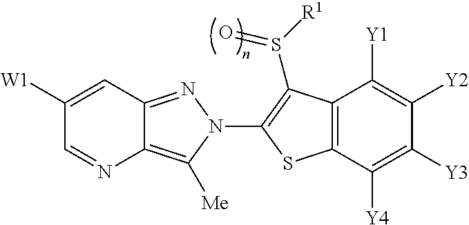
C12=NN(C3=C(S([R1])=O)C4=C(C([Y4])=C([Y3])C([Y2])=C4[Y1])S3)C([Me])=C1N=CC([W1])=C2
